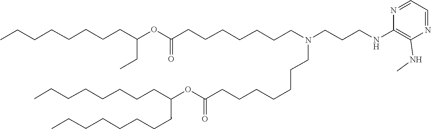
O(C(=O)CCCCCCCN(CCCCCCCC(OC(CC)CCCCCCCC)=O)CCCNC1=C(NC)N=CC=N1)C(CCCCCCCC)CCCCCCCC
